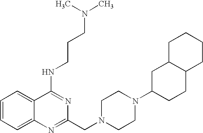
C1=CC=C2C(=C1)C(NCCCN(C)C)=NC(CN1CCN(C3CCC4C(C3)CCCC4)CC1)=N2
